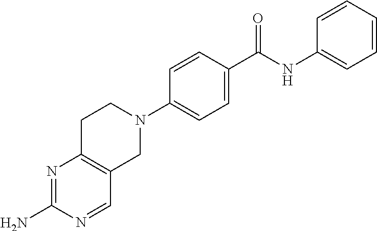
C1C2=C(CN(C3=CC=C(C(NC4=CC=CC=C4)=O)C=C3)C1)C=NC(N)=N2
